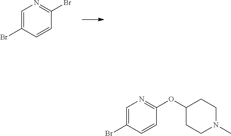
C1=C(Br)C=CC(Br)=N1.C1=C(Br)C=CC(OC2CCN(C)CC2)=N1
